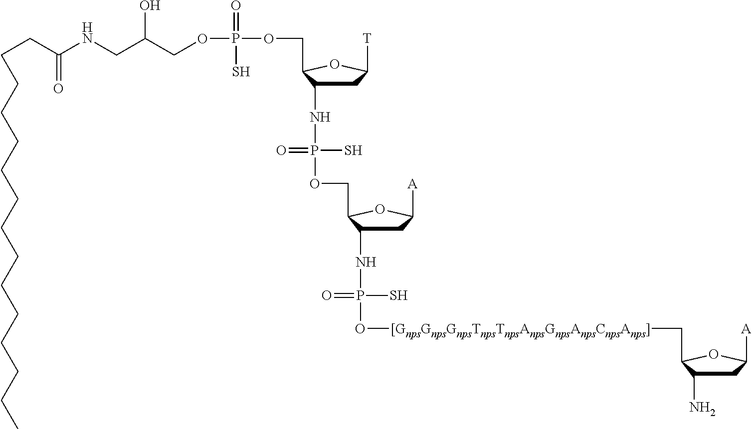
C(CC(NCC(COP(OCC1C(NP(OCC2C(NP(=O)(S)O[[GnpsGnpsGnpsTnpsTnpsAnpsGnpsAnpsCnpsAnps]]CC3C(N)CC([A])O3)CC([A])O2)(S)=O)CC([T])O1)(=O)S)O)=O)CCCCCCCCCCCCC
